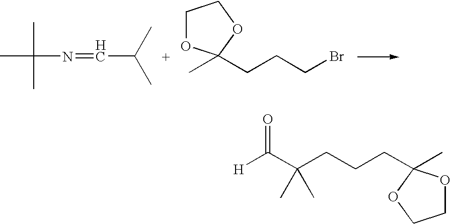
CC(C)(C)N=CC(C)C.CC1(CCCBr)OCCO1.[H]C(C(CCCC1(C)OCCO1)(C)C)=O
